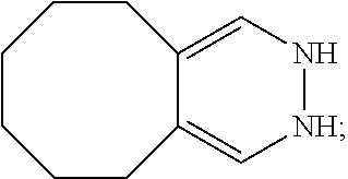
C1CC2=C[NH]NC=C2CCCC1
